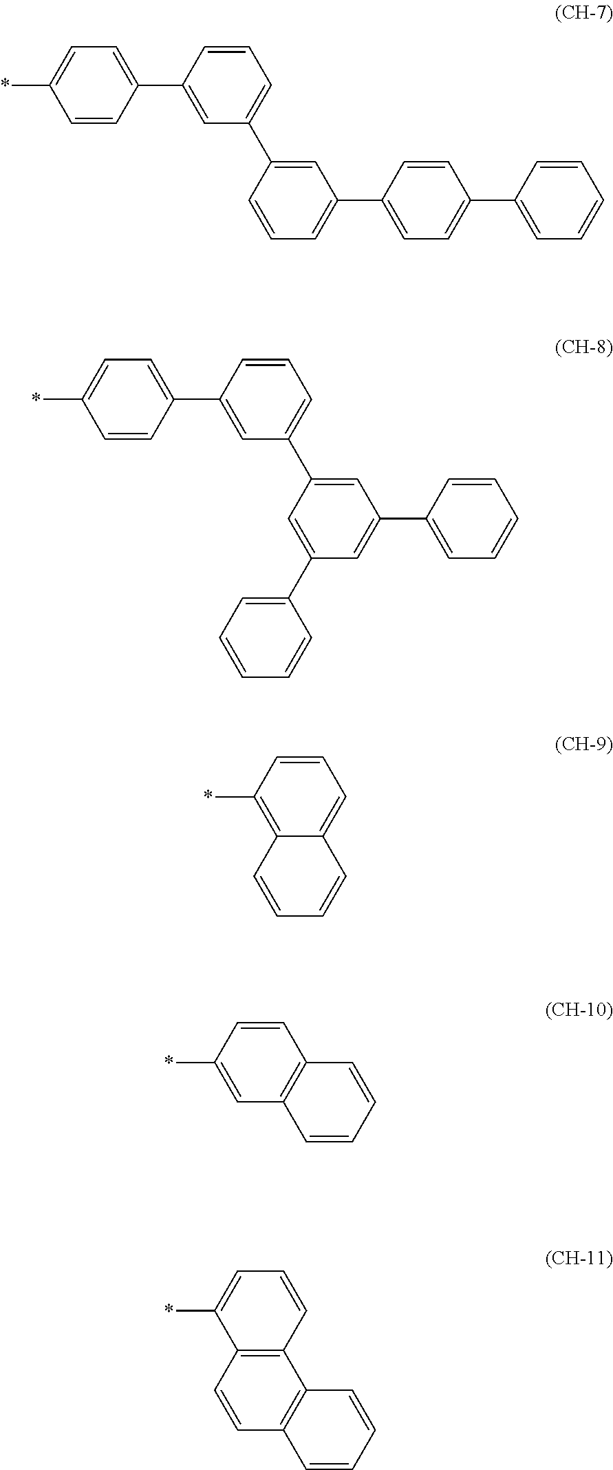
C1(C2=CC=C(*)C=C2)=CC(C2=CC(C3=CC=C(C4=CC=CC=C4)C=C3)=CC=C2)=CC=C1.C1(C2=CC=C(*)C=C2)=CC(C2=CC(C3=CC=CC=C3)=CC(C3=CC=CC=C3)=C2)=CC=C1.C1=CC(*)=C2C(=C1)C=CC=C2.C1=CC(*)=CC2=C1C=CC=C2.C1=CC2=C(C(*)=C1)C=CC1=C2C=CC=C1
